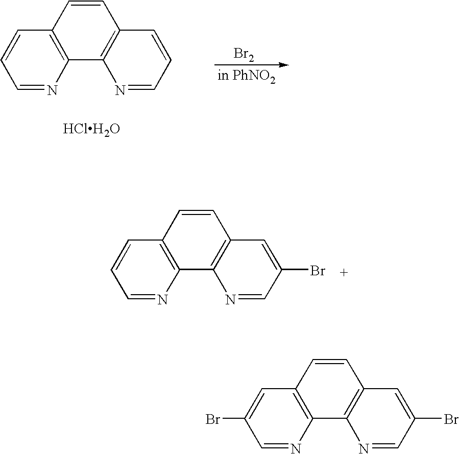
C1=NC2=C(C=C1)C=CC1=C2N=CC=C1.[HClH2O].[Br2].C1=NC2=C(C=C1)C=CC1=C2N=CC(Br)=C1.C1=NC2=C(C=C1Br)C=CC1=C2N=CC(Br)=C1
